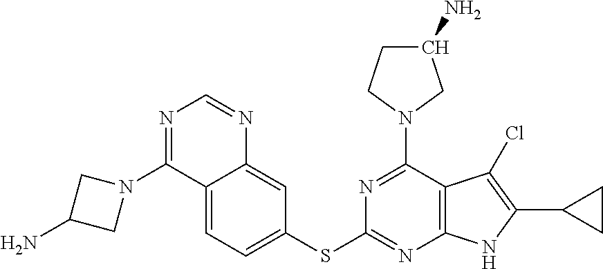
C12=CC=C(SC3=NC4=C(C(N5CC(N)CC5)=N3)C(Cl)=C(C3CC3)N4)C=C1N=CN=C2N1CC(N)C1
